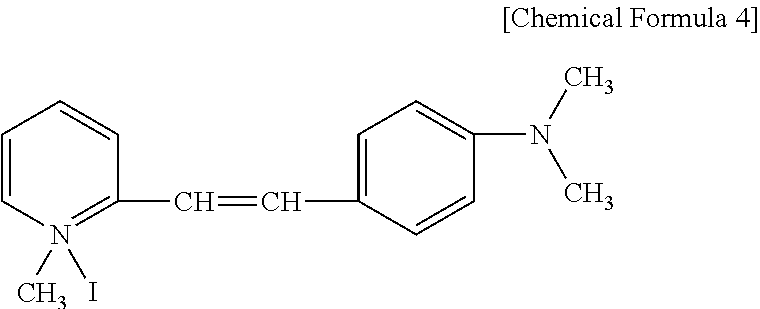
C1=CN(C)(I)=C(C=CC2=CC=C(N(C)C)C=C2)C=C1
